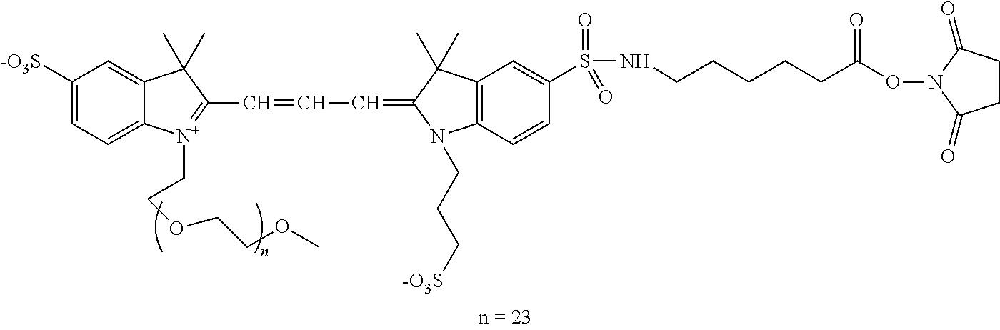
C1([-O3S])=CC=C2C(=C1)C(C)(C)C(C=CC=C1N(CCC[-O3S])C3=C(C=C(S(NCCCCCC(ON4C(=O)CCC4=O)=O)(=O)=O)C=C3)C1(C)C)=[N+]2CCOCCOC
